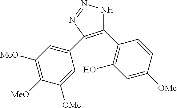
C1(C2=C(O)C=C([OMe])C=C2)=C(C2=CC([MeO])=C([MeO])C([OMe])=C2)N=NN1
